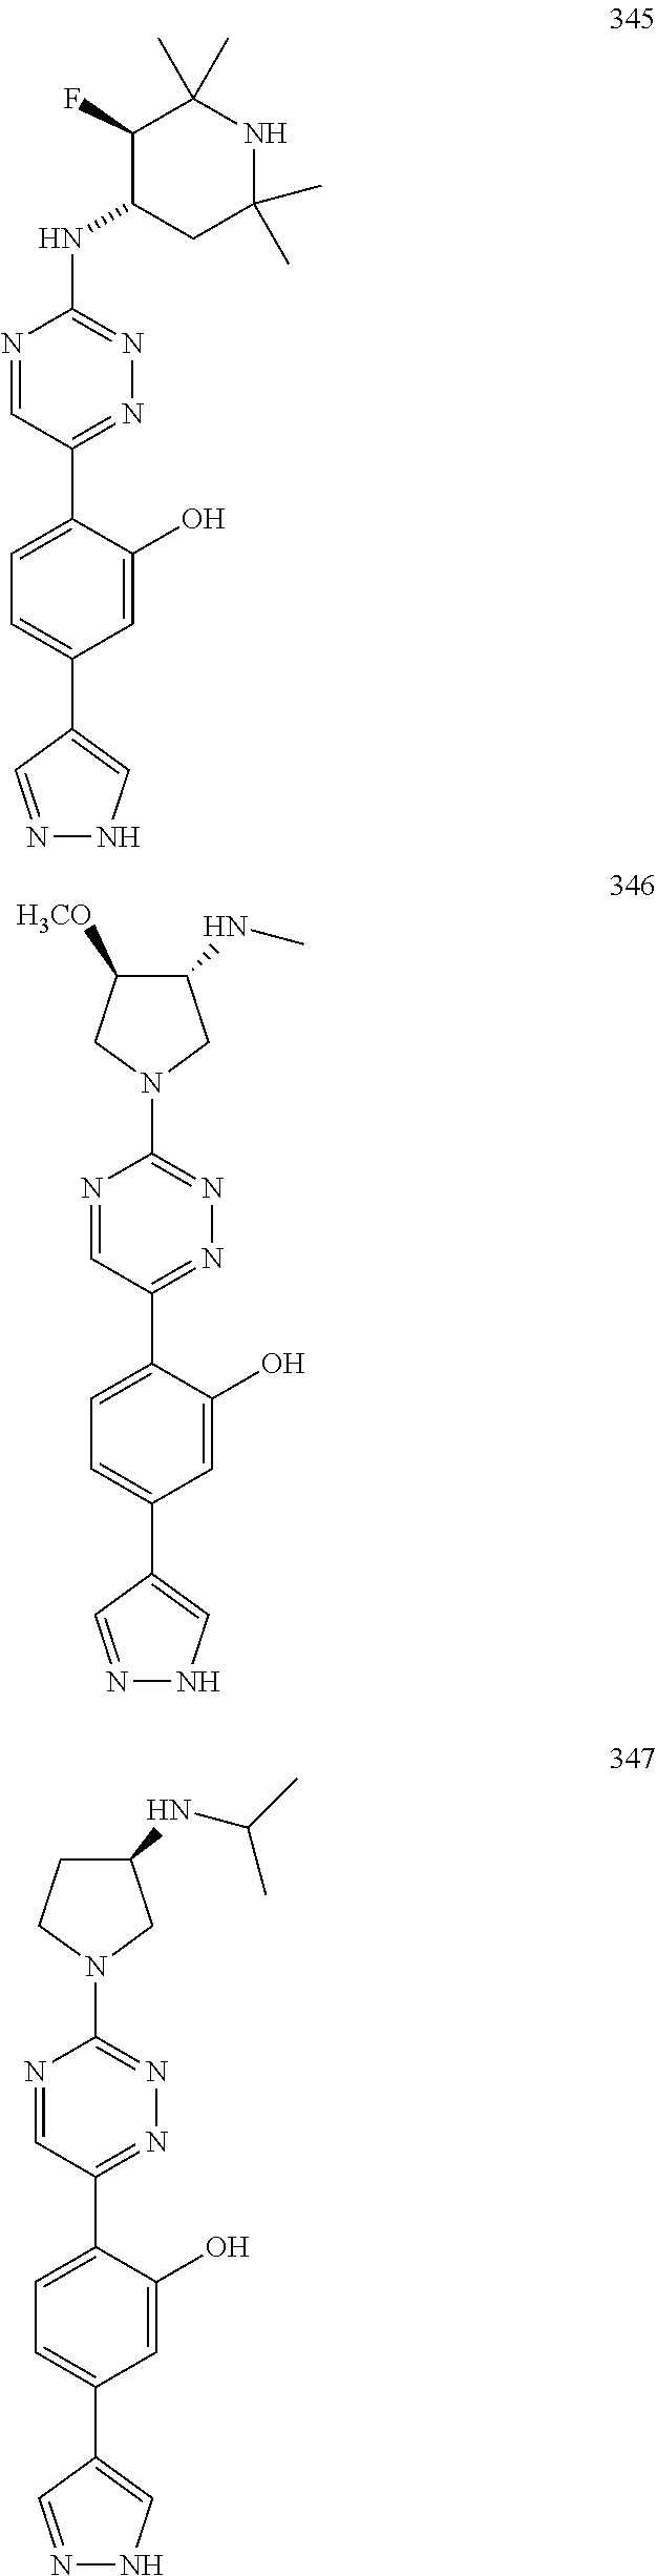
N1=C(C2=CC=C(C3=CNN=C3)C=C2O)C=NC(NC2C(F)C(C)(C)NC(C)(C)C2)=N1.N1=C(C2=CC=C(C3=CNN=C3)C=C2O)C=NC(N2CC(NC)C([H3CO])C2)=N1.N1=C(C2=CC=C(C3=CNN=C3)C=C2O)C=NC(N2CC(NC(C)C)CC2)=N1
